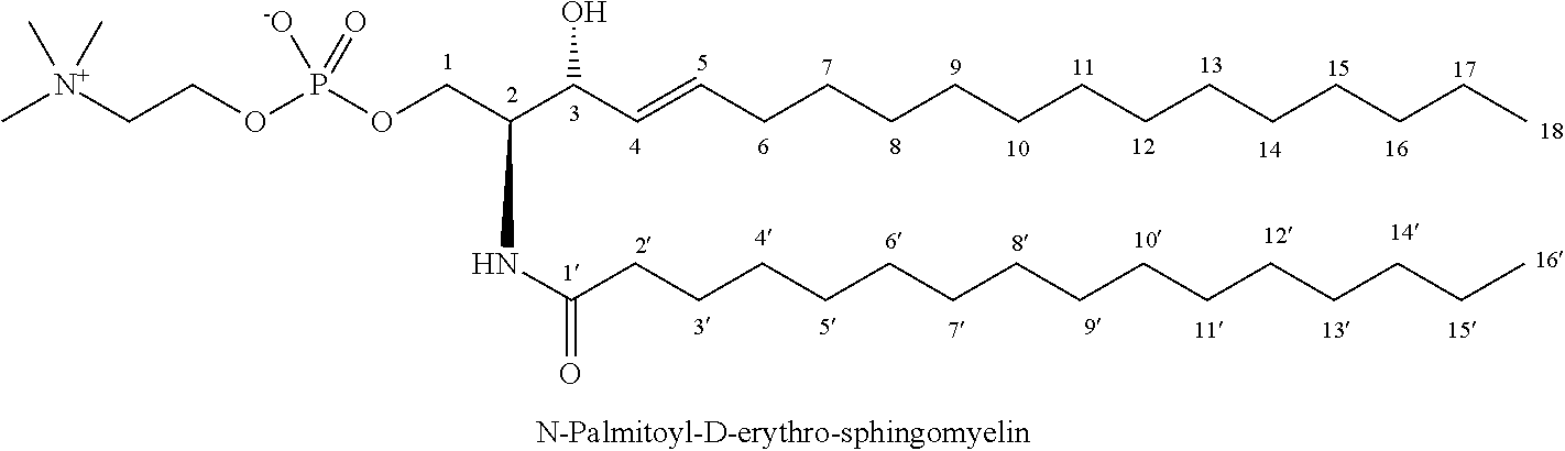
O(CC(C(C=CCCCCCCCCCCCCC)O)NC(CCCCCCCCCCCCCCC)=O)P(OCC[N+](C)(C)C)([-O])=O
